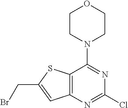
N1=C(N2CCOCC2)C2=C(N=C1Cl)C=C(CBr)S2
